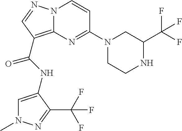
N(C(=O)C1=C2N(N=C1)C=CC(N1CCNC(C(F)(F)F)C1)=N2)C1=CN(C)N=C1C(F)(F)F
